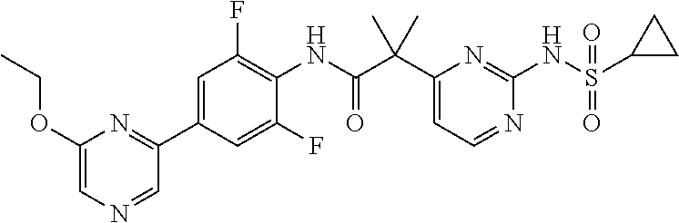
C1(C(C(NC2=C(F)C=C(C3=NC(OCC)=CN=C3)C=C2F)=O)(C)C)=CC=NC(NS(C2CC2)(=O)=O)=N1
